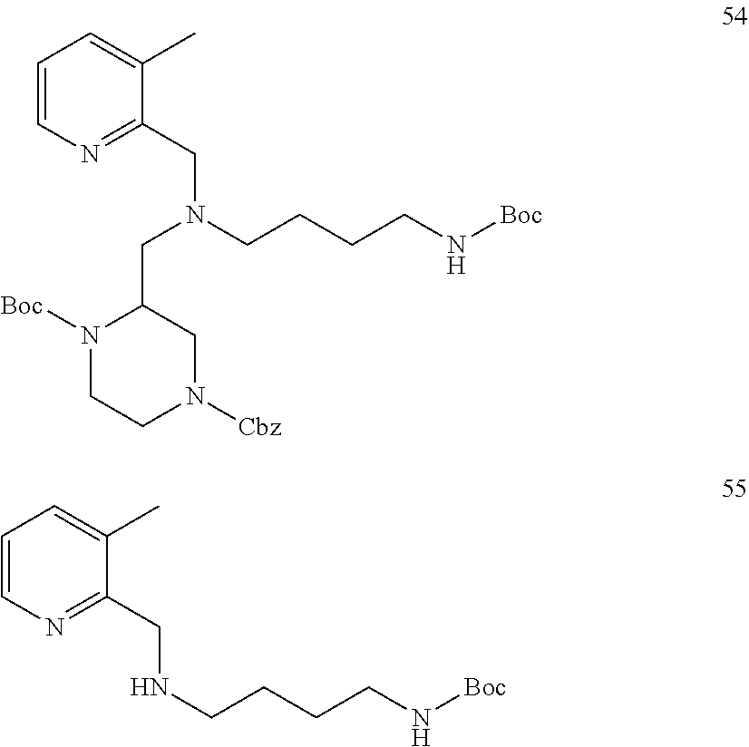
N1([Boc])CCN([Cbz])CC1CN(CC1=NC=CC=C1C)CCCCN[Boc].N(CC1=NC=CC=C1C)CCCCN[Boc]
